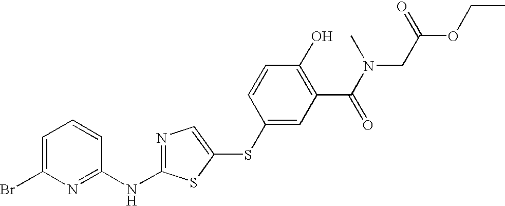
C1=C(Br)N=C(NC2=NC=C(SC3=CC(C(N(CC(=O)OCC)C)=O)=C(O)C=C3)S2)C=C1
